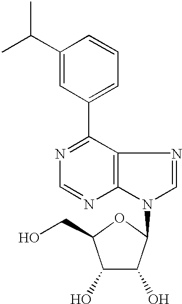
C1=C(C(C)C)C=CC=C1C1=NC=NC2=C1N=CN2C1C(O)C(O)C(CO)O1
